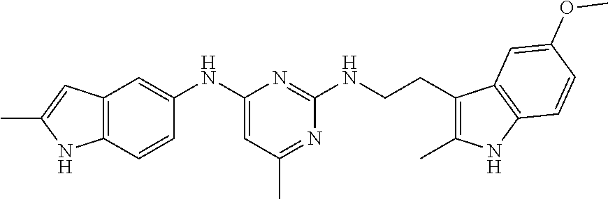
C12=C(C=CC(NC3=CC(C)=NC(NCCC4=C(C)NC5=C4C=C(OC)C=C5)=N3)=C1)NC(C)=C2
